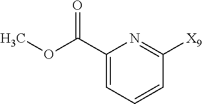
C1=CC=C(C(OC)=O)N=C1[X9]
